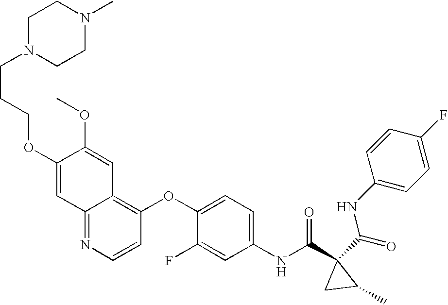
C1N(CCCOC2=CC3=NC=CC(OC4=CC=C(NC(C5(C(=O)NC6=CC=C(F)C=C6)CC5C)=O)C=C4F)=C3C=C2OC)CCN(C)C1
